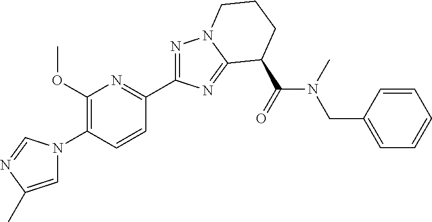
N1=C(C2=NC(OC)=C(N3C=C(C)N=C3)C=C2)N=C2N1CCCC2C(=O)N(CC1=CC=CC=C1)C
